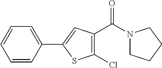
C1=CC(C2=CC(C(N3CCCC3)=O)=C(Cl)S2)=CC=C1
